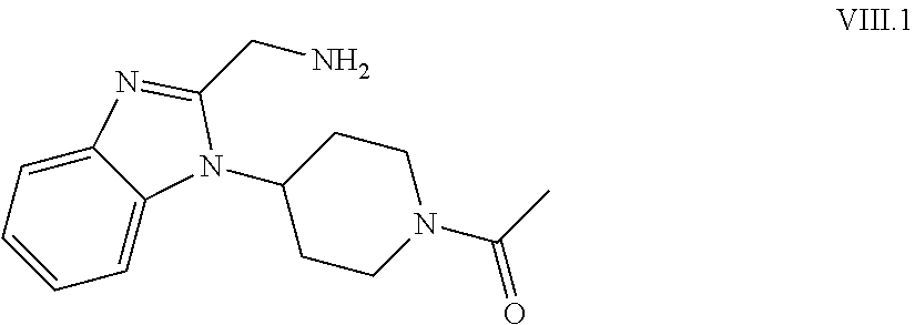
C1=C2C(=CC=C1)N=C(CN)N2C1CCN(C(C)=O)CC1
